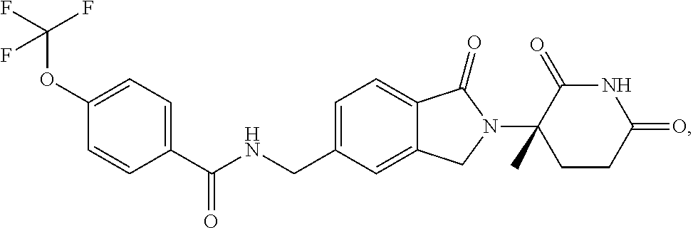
C1=C(CNC(C2=CC=C(OC(F)(F)F)C=C2)=O)C=C2C(=C1)C(=O)N(C1(C)CCC(=O)NC1=O)C2
